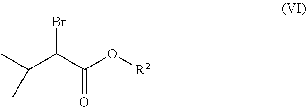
BrC(C(O[R2])=O)C(C)C
